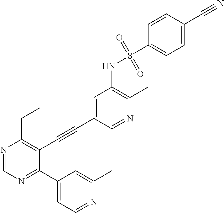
N1=CC(C#CC2=C(CC)N=CN=C2C2=CC=NC(C)=C2)=CC(NS(=O)(C2=CC=C(C#N)C=C2)=O)=C1C
